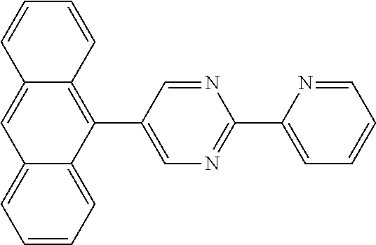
C1=CC=C2C(=C1)C=C1C(=C2C2=CN=C(C3=CC=CC=N3)N=C2)C=CC=C1
